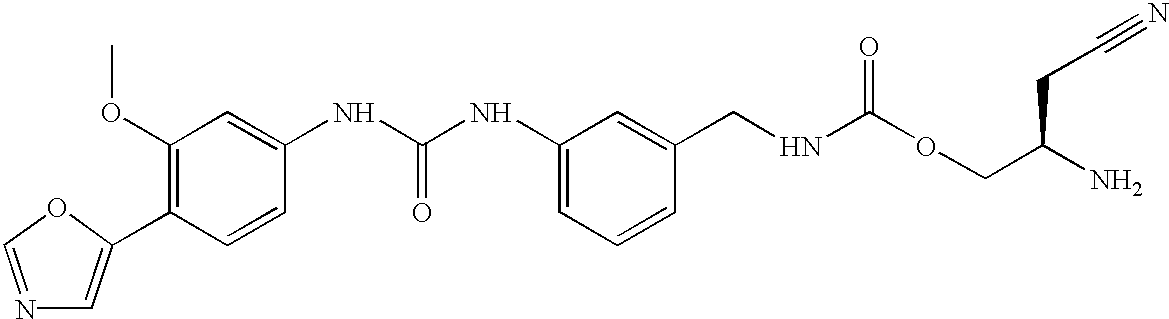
N1=COC(C2=C(OC)C=C(NC(NC3=CC=CC(CNC(OCC(N)CC#N)=O)=C3)=O)C=C2)=C1
